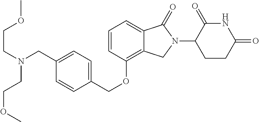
C(OC1=C2C(=CC=C1)C(=O)N(C1C(=O)NC(=O)CC1)C2)C1=CC=C(CN(CCOC)CCOC)C=C1
